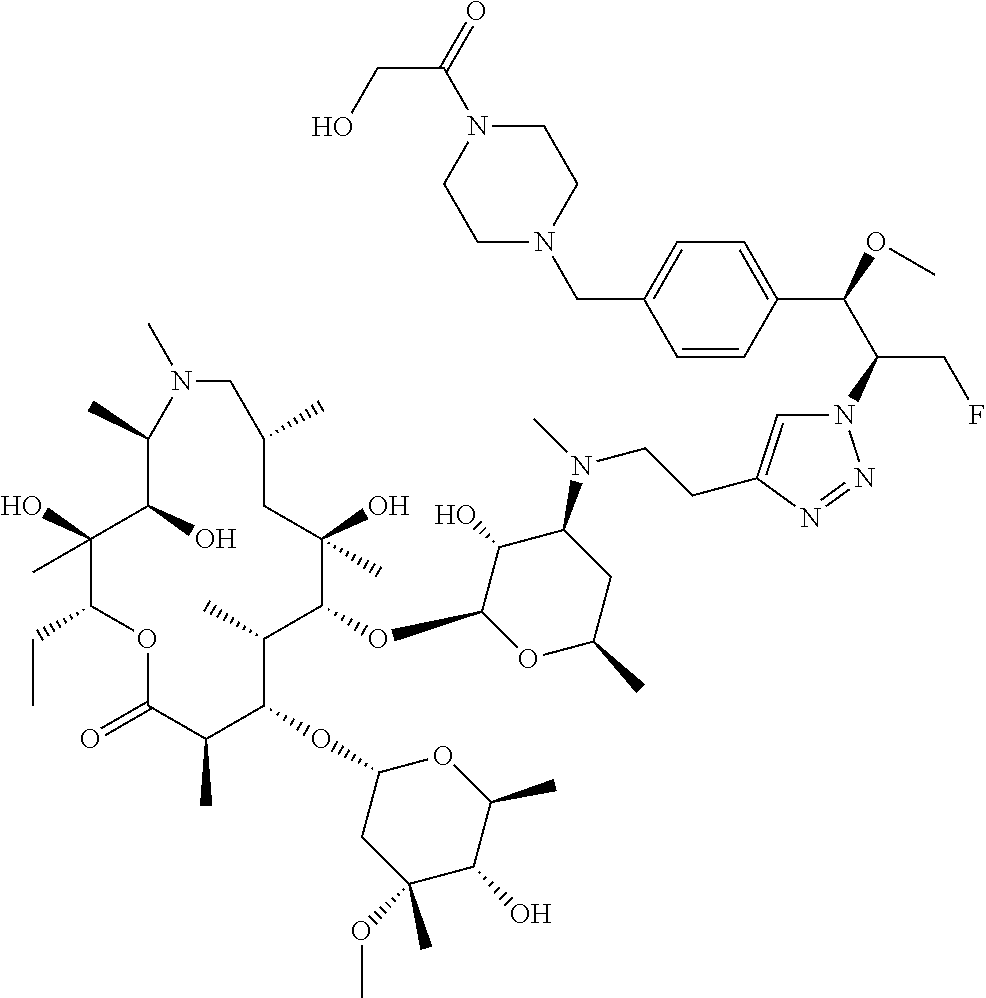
C1(O)(C)C(CC)OC(=O)C(C)C(OC2CC(OC)(C)C(O)C(C)O2)C(C)C(OC2OC(C)CC(N(C)CCC3=CN(C(C(OC)C4=CC=C(CN5CCN(C(=O)CO)CC5)C=C4)CF)N=N3)C2O)C(O)(C)CC(C)CN(C)C(C)C1O
